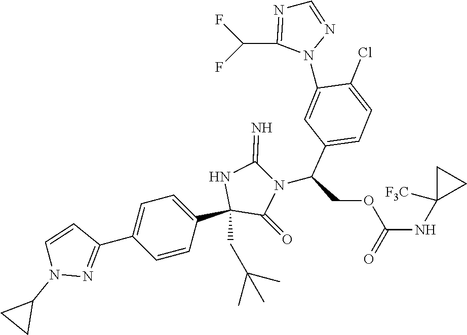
C1(C2=NN(C3CC3)C=C2)=CC=C(C2(CC(C)(C)C)C(=O)N(C(C3=CC=C(Cl)C(N4C(C(F)F)=NC=N4)=C3)COC(=O)NC3([F3C])CC3)C(=N)N2)C=C1
